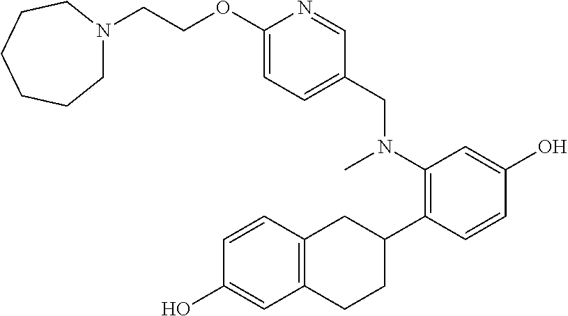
C(COC1=CC=C(CN(C2=C(C3CC4=C(CC3)C=C(O)C=C4)C=CC(O)=C2)C)C=N1)N1CCCCCC1
